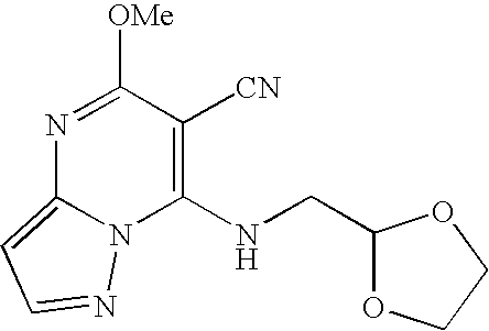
N1=C([OMe])C([CN])=C(NCC2OCCO2)N2C1=CC=N2
